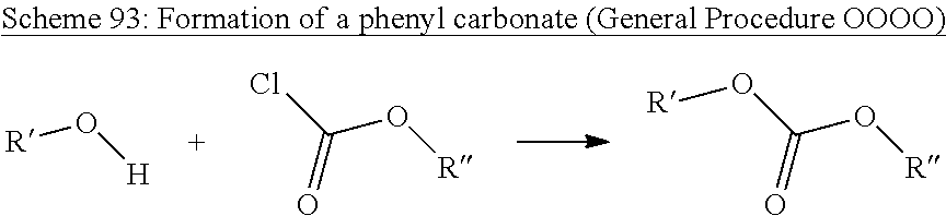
[R]O[H].ClC(O[R])=O.O(C(O[R])=O)[R]
